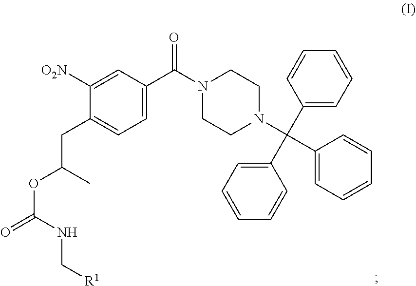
C1([O2N])=CC(C(N2CCN(C(C3=CC=CC=C3)(C3=CC=CC=C3)C3=CC=CC=C3)CC2)=O)=CC=C1CC(OC(=O)NC[R1])C
